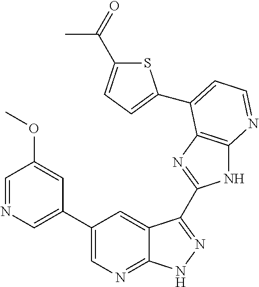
C1(C2=CN=CC(OC)=C2)=CN=C2C(=C1)C(C1=NC3=C(N1)N=CC=C3C1=CC=C(C(=O)C)S1)=NN2
